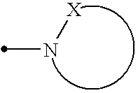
N([X])C
